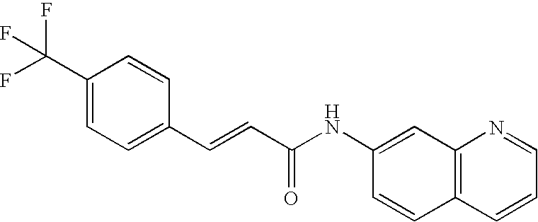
C1(C=CC(=O)NC2=CC3=C(C=C2)C=CC=N3)=CC=C(C(F)(F)F)C=C1
